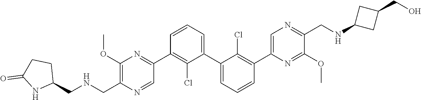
C1(C2=NC(OC)=C(C[HN]CC3CCC(=O)N3)N=C2)=C(Cl)C(C2=CC=CC(C3=CN=C(CNC4CC(CO)C4)C(OC)=N3)=C2Cl)=CC=C1
